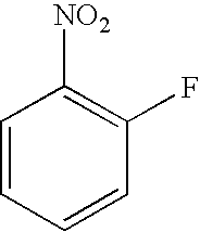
C1=CC=CC(F)=C1[NO2]
